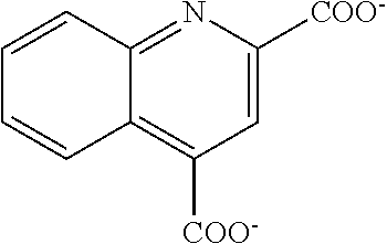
C1=CC2=NC([COO-])=CC([COO-])=C2C=C1
